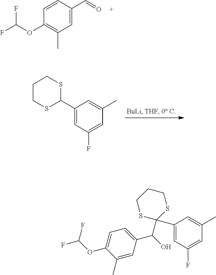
C1=CC(C=O)=CC(C)=C1OC(F)F.C1CSC(C2=CC(F)=CC(C)=C2)SC1.C1=C(C2(C(C3=CC=C(OC(F)F)C(C)=C3)O)SCCCS2)C=C(C)C=C1F
